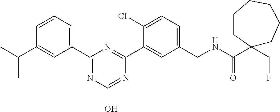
C1(C2=NC(O)=NC(C3=CC(CNC(C4(CF)CCCCCC4)=O)=CC=C3Cl)=N2)=CC=CC(C(C)C)=C1
